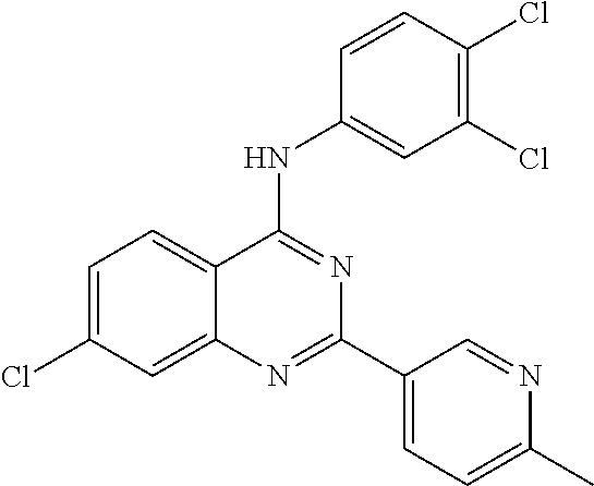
C1=C(Cl)C=C2C(=C1)C(NC1=CC(Cl)=C(Cl)C=C1)=NC(C1=CC=C(C)N=C1)=N2
